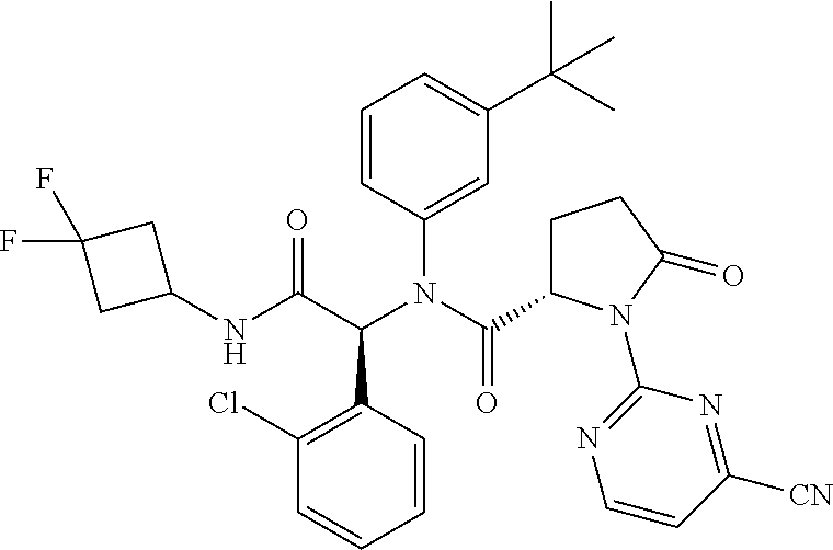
C1(NC(C(N(C(C2CCC(=O)N2C2=NC=CC([CN])=N2)=O)C2=CC(C(C)(C)C)=CC=C2)C2=C(Cl)C=CC=C2)=O)CC(F)(F)C1
